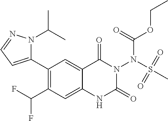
C1(C2=CC=NN2C(C)C)=C(C(F)F)C=C2C(=C1)C(=O)N(N(S(C)(=O)=O)C(OCC)=O)C(=O)N2
